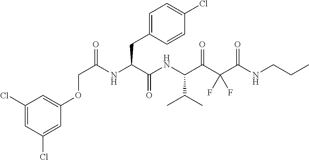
C(C(NC(C(NC(C(C(C(NCCC)=O)(F)F)=O)C(C)C)=O)CC1=CC=C(Cl)C=C1)=O)OC1=CC(Cl)=CC(Cl)=C1
